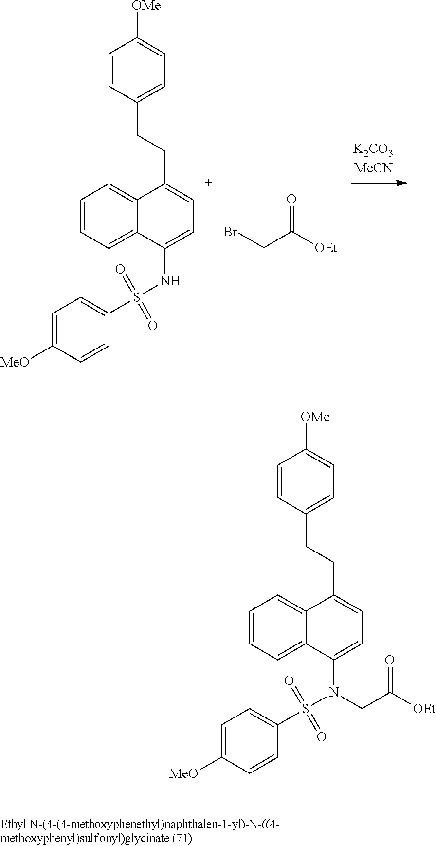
C1=CC=C2C(=C1)C(NS(C1=CC=C([MeO])C=C1)(=O)=O)=CC=C2CCC1=CC=C([OMe])C=C1.BrCC(=O)[OEt].C1=CC=C2C(=C1)C(N(S(C1=CC=C([MeO])C=C1)(=O)=O)CC([OEt])=O)=CC=C2CCC1=CC=C([OMe])C=C1
